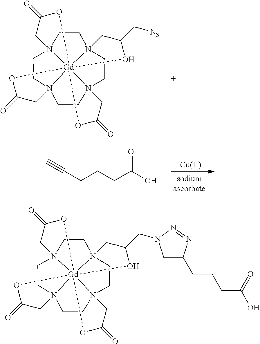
N123CCN45CCN67CCN8(CC1)[Gd]264(OC(=O)C5)(OC(=O)C3)(OC(C[N3])C7)OC(=O)C8.C(CCC(O)=O)C#C.[Cu].N123CCN45CCN67CCN8(CC1)[Gd]264(OC(=O)C5)(OC(=O)C3)(OC(CN1C=C(CCCC(O)=O)N=N1)C7)OC(=O)C8
